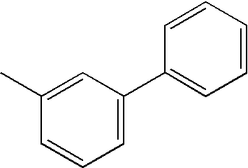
C1=C(C2=CC=CC=C2)C=C(C)C=C1
